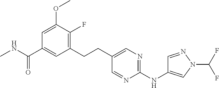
C1=C(OC)C(F)=C(CCC2=CN=C(NC3=CN(C(F)F)N=C3)N=C2)C=C1C(NC)=O
